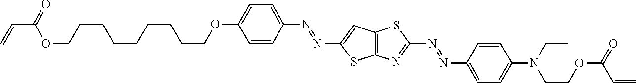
C=CC(OCCCCCCCCCOC1=CC=C(N=NC2=CC3=C(S2)N=C(N=NC2=CC=C(N(CC)CCOC(=O)C=C)C=C2)S3)C=C1)=O
